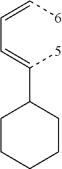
[6]C=CC=C([5])C1CCCCC1
